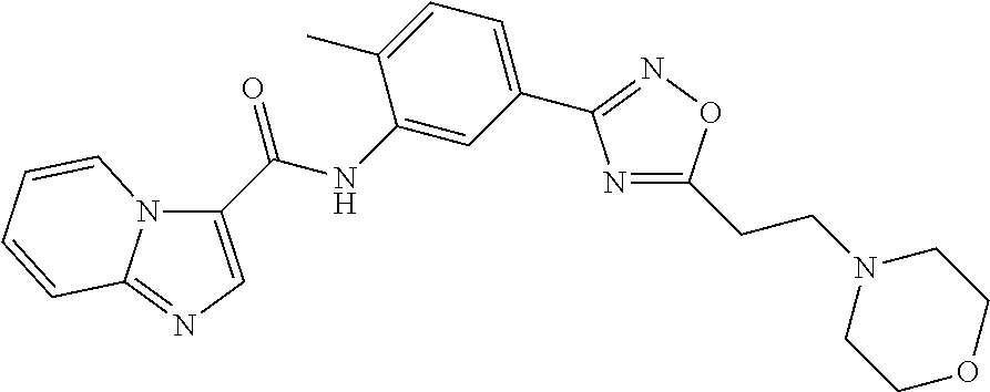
C1(C(NC2=CC(C3=NOC(CCN4CCOCC4)=N3)=CC=C2C)=O)=CN=C2N1C=CC=C2
